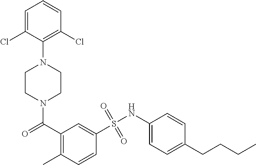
N1(C(C2=C(C)C=CC(S(NC3=CC=C(CCCC)C=C3)(=O)=O)=C2)=O)CCN(C2=C(Cl)C=CC=C2Cl)CC1
